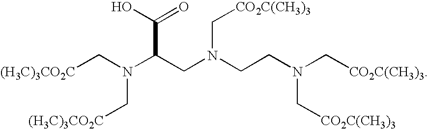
[(H3C)3CO2C]CN(C(CN(CCN(C[CO2C(CH3)3])C[CO2C(CH3)3])C[CO2C(CH3)3])C(=O)O)C[(H3C)3CO2C]
